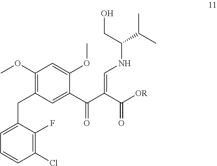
C1(OC)=C(CC2=CC=CC(Cl)=C2F)C=C(C(C(C([OR])=O)=CNC(C(C)C)CO)=O)C(OC)=C1
